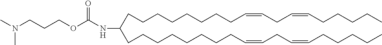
CN(CCCOC(NC(CCCCCCCCC=CCC=CCCCCC)CCCCCCCCC=CCC=CCCCCC)=O)C
